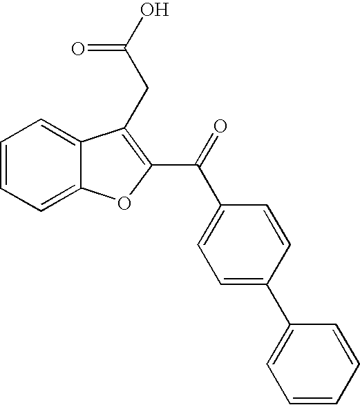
C1=CC=C2C(=C1)C(CC(=O)O)=C(C(C1=CC=C(C3=CC=CC=C3)C=C1)=O)O2
